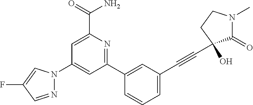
C1(N2N=CC(F)=C2)=CC(C2=CC(C#CC3(O)C(=O)N(C)CC3)=CC=C2)=NC(C(=O)N)=C1
